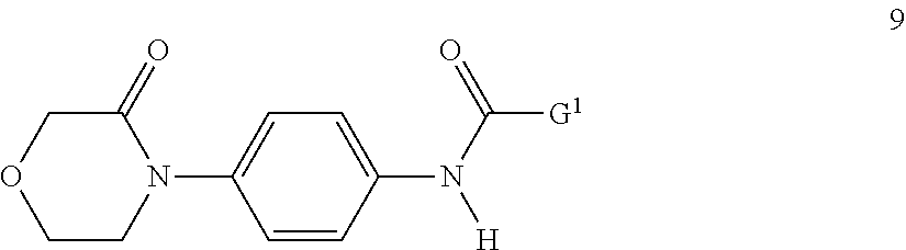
C1CN(C2=CC=C(N([H])C([G1])=O)C=C2)C(=O)CO1
